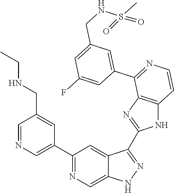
C1=NC=C(C2=NC=C3C(=C2)C(C2=NC4=C(N2)C=CN=C4C2=CC(CNS(C)(=O)=O)=CC(F)=C2)=NN3)C=C1CNCC
